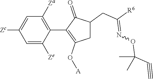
C1=C([Ze])C(C2=C(O[A])CC(CC([R6])=NOC(C#C)(C)C)C2=O)=C([Za])C=C1[Zc]
